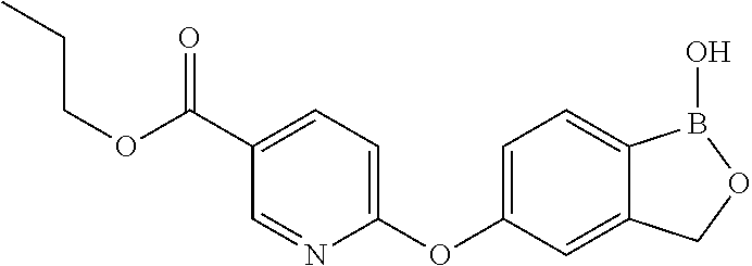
C1(C(OCCC)=O)=CC=C(OC2=CC=C3C(=C2)COB3O)N=C1
